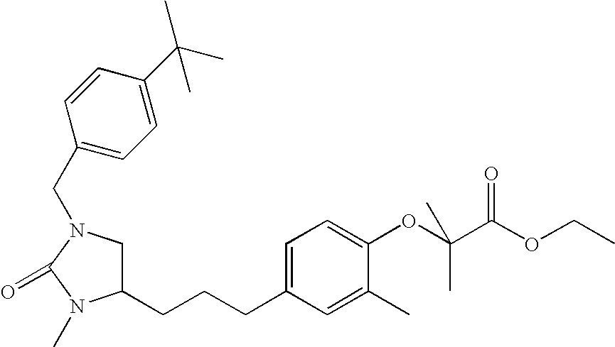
C1C(CCCC2=CC=C(OC(C(OCC)=O)(C)C)C(C)=C2)N(C)C(=O)N1CC1=CC=C(C(C)(C)C)C=C1
